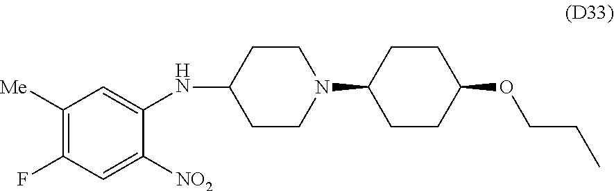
C1([Me])=C(F)C=C([NO2])C(NC2CCN(C3CCC(OCCC)CC3)CC2)=C1
